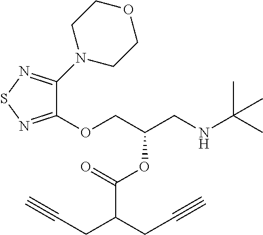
O(CC(CNC(C)(C)C)OC(C(CC#C)CC#C)=O)C1=NSN=C1N1CCOCC1
